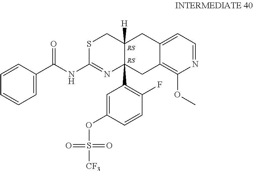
S1C(NC(C2=CC=CC=C2)=O)=NC2(C3=C(F)C=CC(OS(=O)([CF3])=O)=C3)C([H])(C1)CC1=CC=NC(OC)=C1C2
